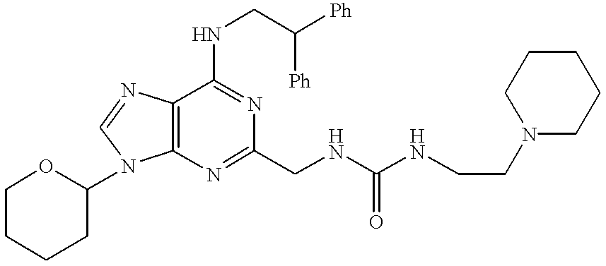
C1CCCC(N2C3=C(N=C2)C(NCC([Ph])[Ph])=NC(CNC(NCCN2CCCCC2)=O)=N3)O1
